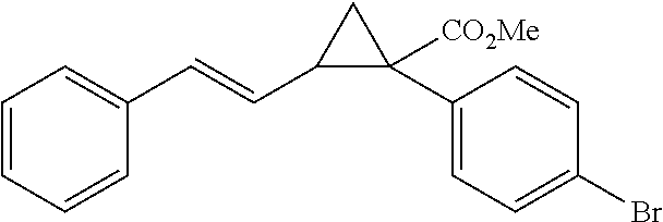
C1=CC=CC(C=CC2C(C3=CC=C(Br)C=C3)([CO2Me])C2)=C1
